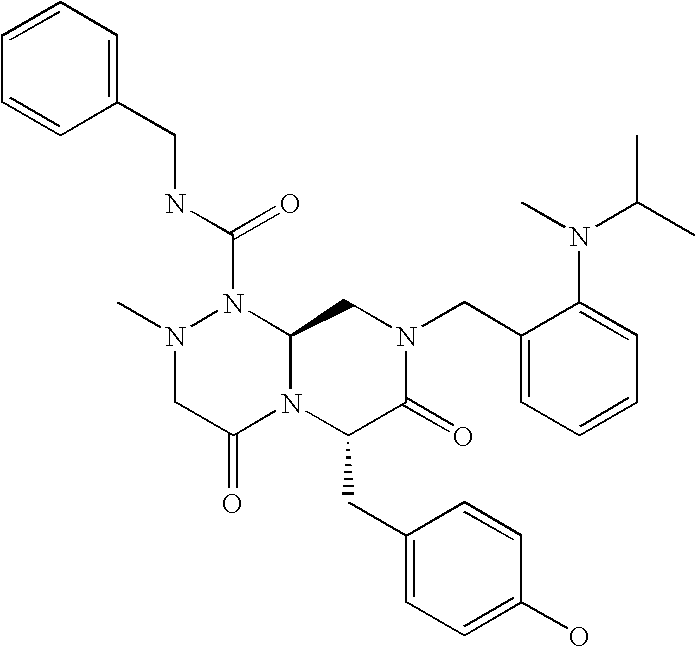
N(C(=O)N1N(C)CC(=O)N2C1CN(CC1=CC=CC=C1N(C)C(C)C)C(=O)C2CC1=CC=C(O)C=C1)CC1=CC=CC=C1
